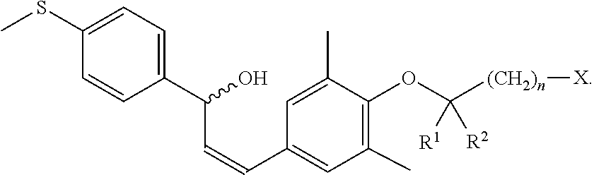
C1(C)=CC(C=CC(C2=CC=C(SC)C=C2)O)=CC(C)=C1OC([R1])([(CH2)n][X])[R2]
